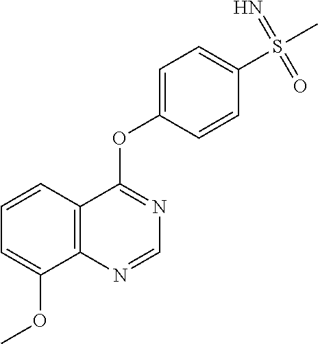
C12=C(N=CN=C1OC1=CC=C(S(C)(=N)=O)C=C1)C(OC)=CC=C2
